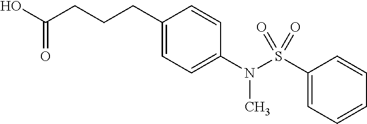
C1(S(N(C2=CC=C(CCCC(O)=O)C=C2)C)(=O)=O)=CC=CC=C1
